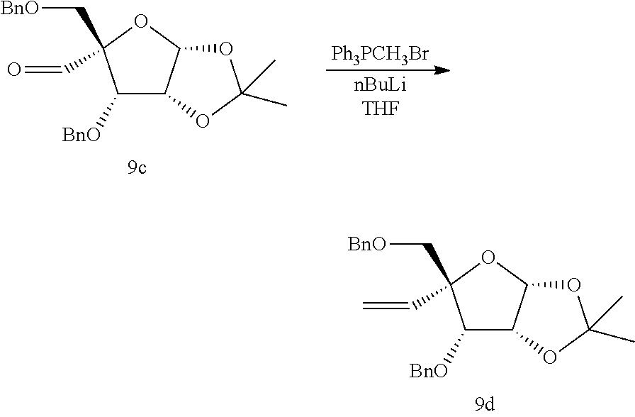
C1([BnO])C2C(OC1(C[BnO])C=C)OC(C)(C)O2.C1([BnO])C2C(OC1(C[BnO])C=O)OC(C)(C)O2.[nBuLiTHF].[Ph3PCH3Br]
